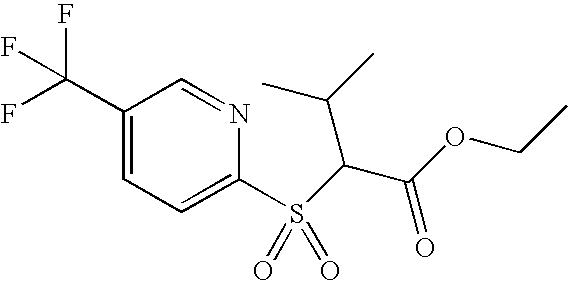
C1(C(F)(F)F)=CC=C(S(=O)(C(C(=O)OCC)C(C)C)=O)N=C1
